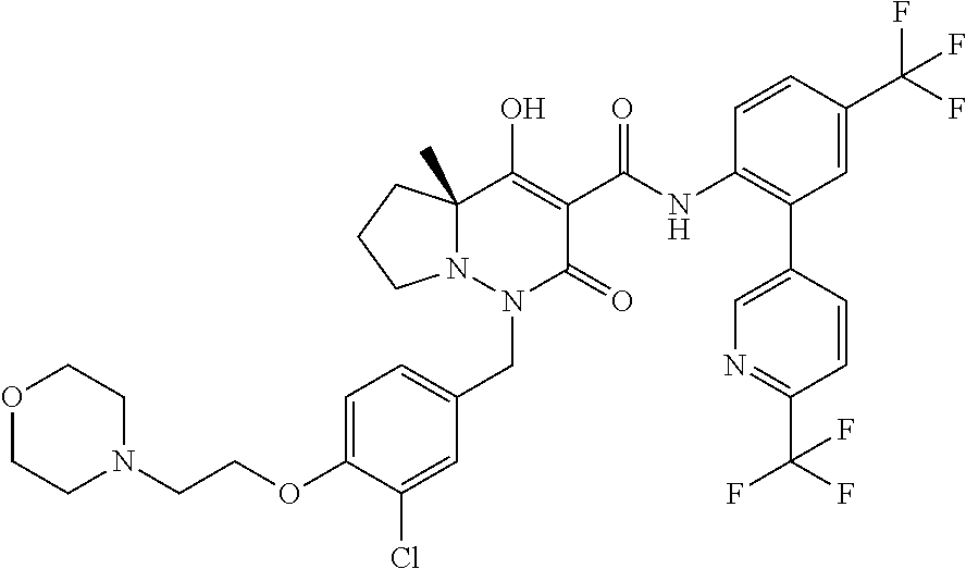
C1(NC(=O)C2=C(O)C3(C)N(N(CC4=CC=C(OCCN5CCOCC5)C(Cl)=C4)C2=O)CCC3)=C(C2=CN=C(C(F)(F)F)C=C2)C=C(C(F)(F)F)C=C1
